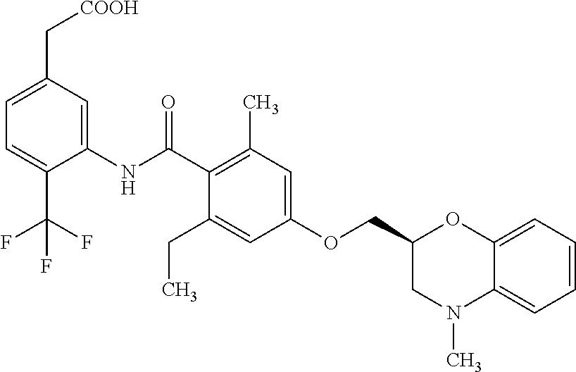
C1=C(C[COOH])C=C(NC(C2=C(C)C=C(OCC3CN(C)C4=CC=CC=C4O3)C=C2CC)=O)C(C(F)(F)F)=C1
